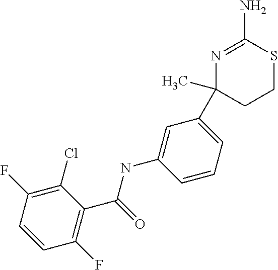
N1=C(N)SCCC1(C1=CC=CC(NC(C2=C(F)C=CC(F)=C2Cl)=O)=C1)C
